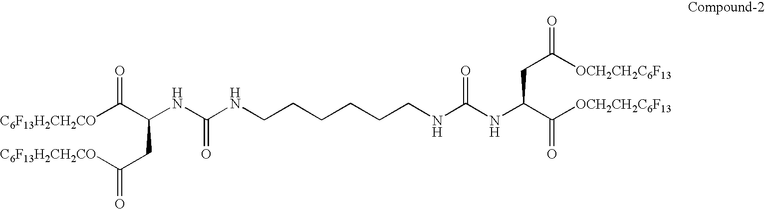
[C6F13H2CH2CO]C(C(NC(NCCCCCCNC(NC(C([OCH2CH2C6F13])=O)CC(=O)[OCH2CH2C6F13])=O)=O)CC([C6F13H2CH2CO])=O)=O
